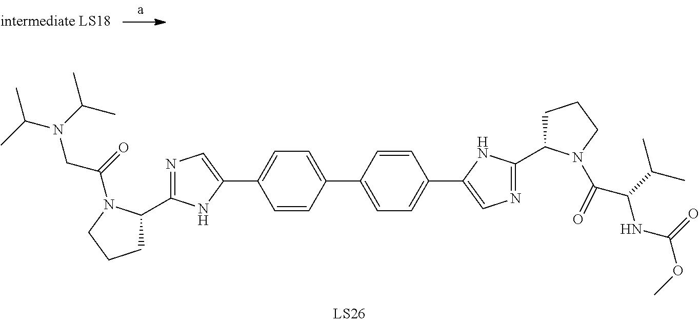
N1=C(C2CCCN2C(CN(C(C)C)C(C)C)=O)NC(C2=CC=C(C3=CC=C(C4=CN=C(C5CCCN5C(C(C(C)C)NC(OC)=O)=O)N4)C=C3)C=C2)=C1
